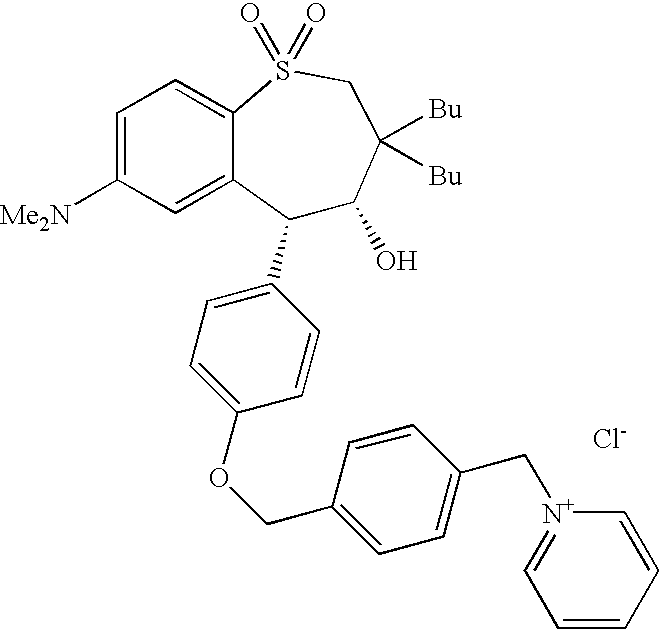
C1(C2=CC=C(OCC3=CC=C(C[N+]4=CC=CC=C4)C=C3)C=C2)C(O)C([Bu])([Bu])CS(=O)(=O)C2=CC=C([Me2N])C=C12.[Cl-]
